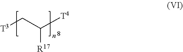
[T3]CC([T4])[R17]
